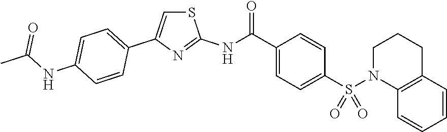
S1C=C(C2=CC=C(NC(=O)C)C=C2)N=C1NC(=O)C1=CC=C(S(N2C3=C(CCC2)C=CC=C3)(=O)=O)C=C1
